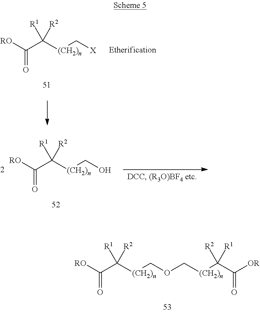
C(=O)([RO])C([(CH2)n]COC[(CH2)n]C(C([OR])=O)([R2])[R1])([R1])[R2].C(=O)([RO])C([(CH2)n]CO)([R1])[R2].C(=O)([RO])C([(CH2)n]C[X])([R1])[R2]
